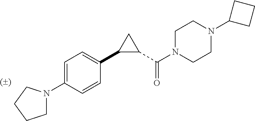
C1=C(N2CCCC2)C=CC(C2C(C(N3CCN(C4CCC4)CC3)=O)C2)=C1
